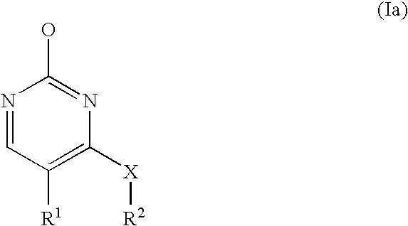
N1=CC([R1])=C([X][R2])N=C1O
